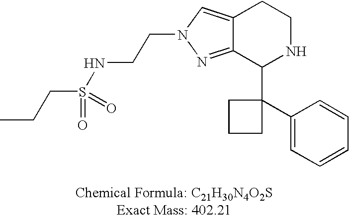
C12=CN(CCNS(CCC)(=O)=O)N=C1C(C1(C3=CC=CC=C3)CCC1)NCC2
